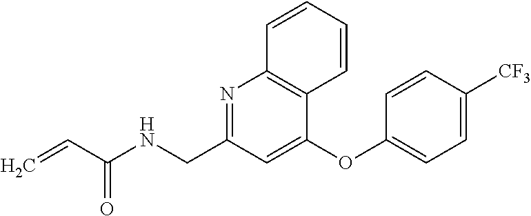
C1(CNC(C=C)=O)=NC2=C(C(OC3=CC=C([CF3])C=C3)=C1)C=CC=C2
